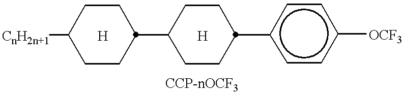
[CnH2n+1]C1CCC(C2CCC(c3ccc([OCF3])cc3)CC2)CC1.[H].[H]
